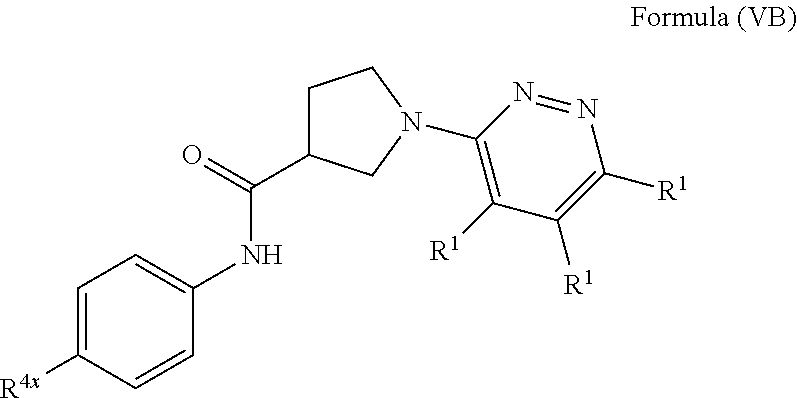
C1=C([R4x])C=CC(NC(=O)C2CCN(C3=C([R1])C([R1])=C([R1])N=N3)C2)=C1
